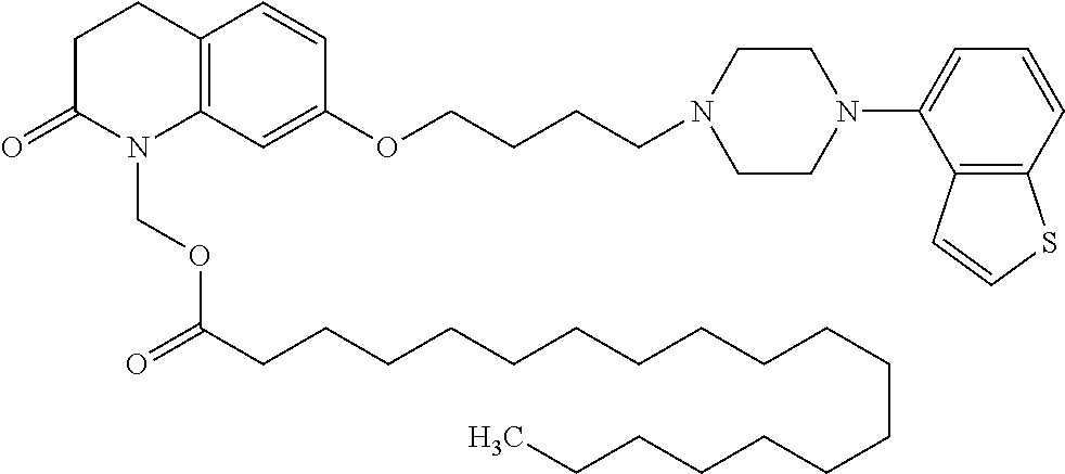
C1C(=O)N(COC(CCCCCCCCCCCCCCCCCC)=O)C2=C(C1)C=CC(OCCCCN1CCN(C3=CC=CC4=C3C=CS4)CC1)=C2
